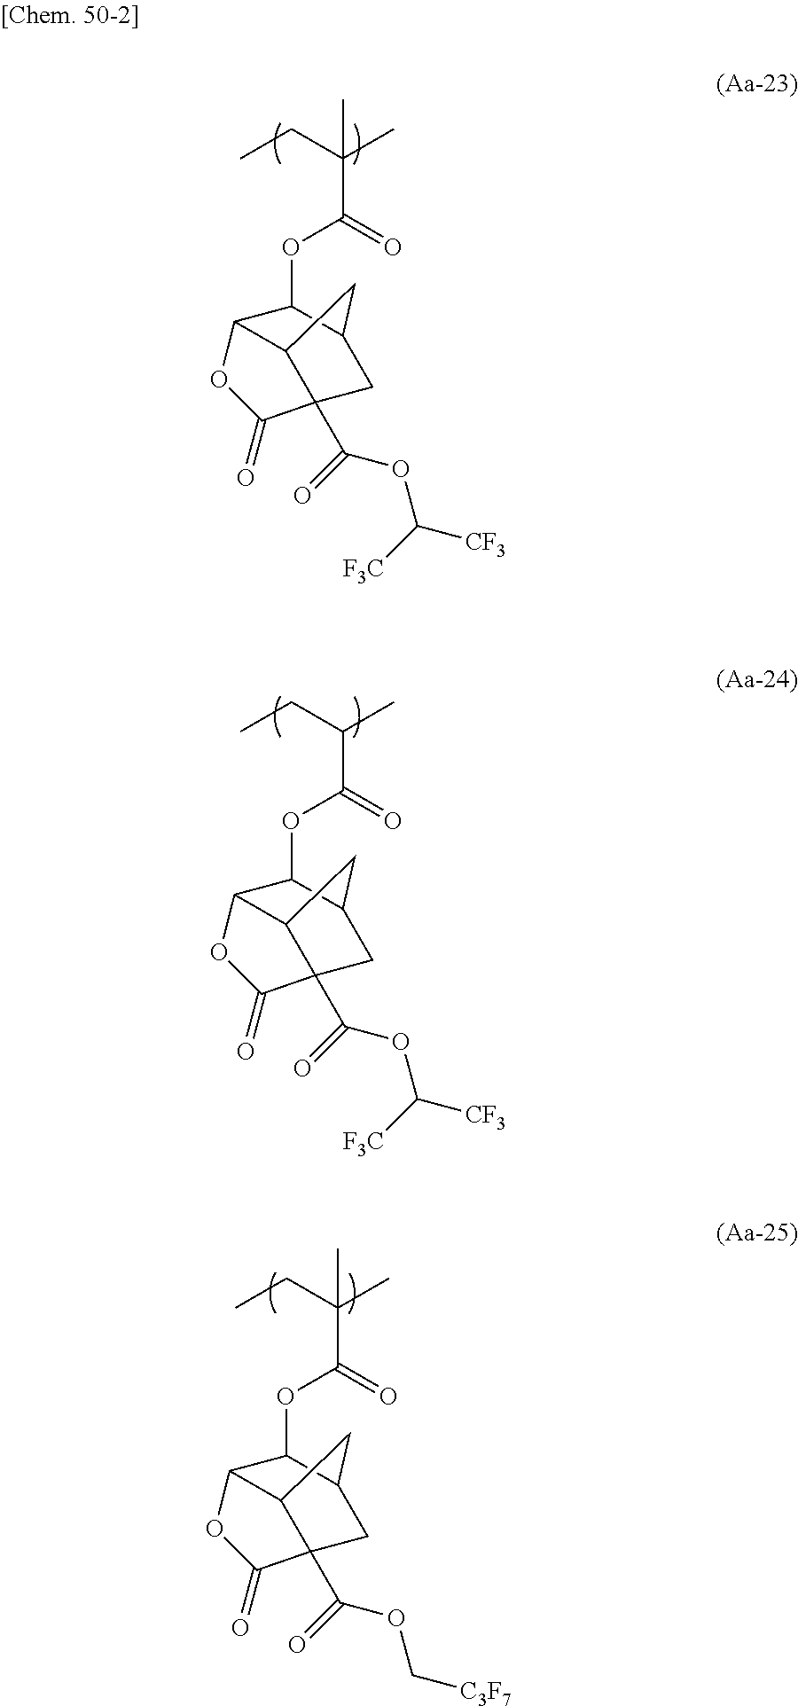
O(C1C2C3C(C(OC([CF3])[F3C])=O)(CC1C3)C(=O)O2)C(=O)C(CC)(C)C.O(C1C2C3C(C(OC([CF3])[F3C])=O)(CC1C3)C(=O)O2)C(=O)C(CC)C.O(C1C2C3C(C(OC[C3F7])=O)(CC1C3)C(=O)O2)C(=O)C(CC)(C)C
